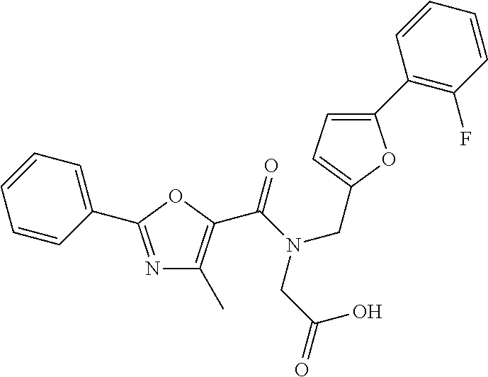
N1=C(C2=CC=CC=C2)OC(C(=O)N(CC(O)=O)CC2=CC=C(C3=C(F)C=CC=C3)O2)=C1C
